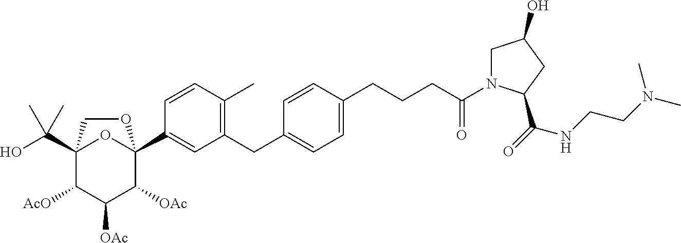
OC(C12C([AcO])C([OAc])C([OAc])C(C3=CC(CC4=CC=C(CCCC(N5CC(O)CC5C(=O)NCCN(C)C)=O)C=C4)=C(C)C=C3)(O1)OC2)(C)C
